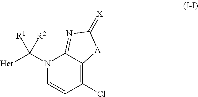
N1(C([Het])([R2])[R1])C=CC(Cl)=C2C1=NC(=[X])[A]2
